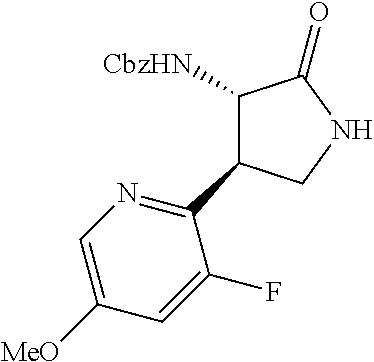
C1(C2=NC=C([MeO])C=C2F)C([CbzHN])C(=O)NC1
